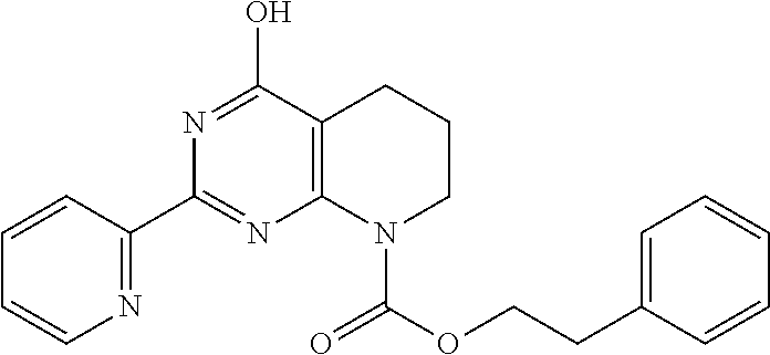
C1=CC(C2=NC3=C(C(O)=N2)CCCN3C(OCCC2=CC=CC=C2)=O)=NC=C1
